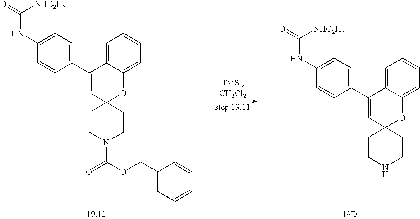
C1=C2C(=CC=C1)OC1(C=C2C2=CC=C(NC(=O)[NHC2H5])C=C2)CCN(C(OCC2=CC=CC=C2)=O)CC1.C1=C2C(=CC=C1)OC1(C=C2C2=CC=C(NC(=O)[NHC2H5])C=C2)CCNCC1.[19D]
